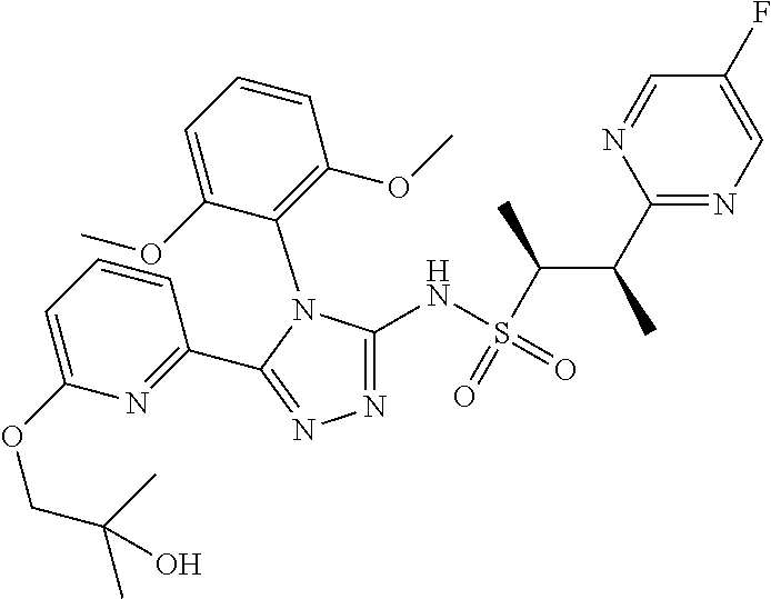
N1=C(NS(C(C(C2=NC=C(F)C=N2)C)C)(=O)=O)N(C2=C(OC)C=CC=C2OC)C(C2=NC(OCC(C)(C)O)=CC=C2)=N1
